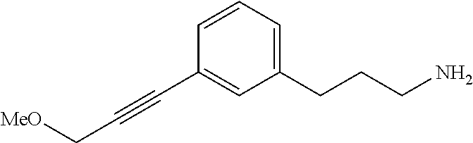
C1=CC=C(CCCN)C=C1C#CC[MeO]
